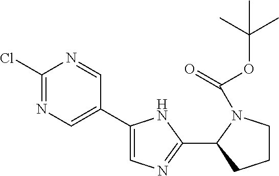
C1(Cl)=NC=C(C2=CN=C(C3CCCN3C(OC(C)(C)C)=O)N2)C=N1
